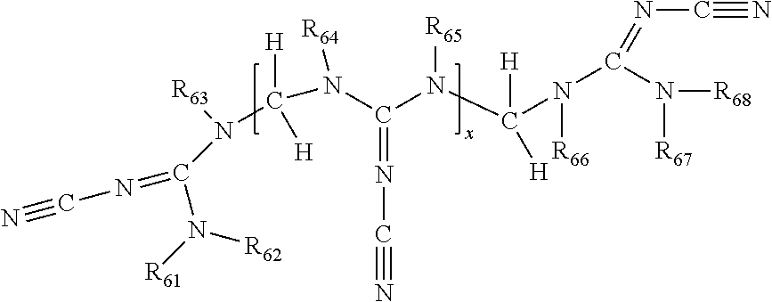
N#CN=C(N([R62])[R61])N([R63])C([H])([H])N([R64])C(N(C([H])(N([R66])C(N([R68])[R67])=NC#N)[H])[R65])=NC#N
